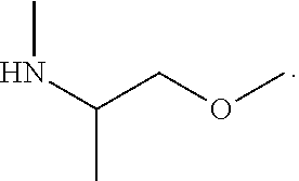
CNC(COC)C
